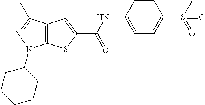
C12=C(C(C)=NN1C1CCCCC1)C=C(C(NC1=CC=C(S(=O)(C)=O)C=C1)=O)S2
